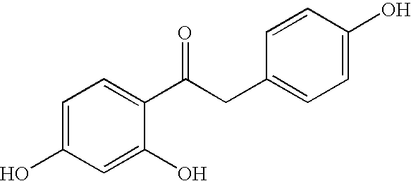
C1=C(O)C=C(O)C(C(CC2=CC=C(O)C=C2)=O)=C1
